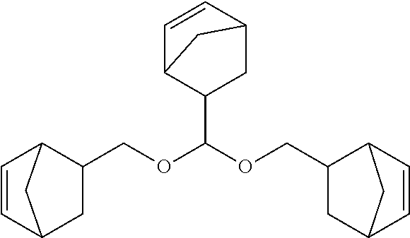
C1=CC2CC(COC(OCC3CC4C=CC3C4)C3CC4C=CC3C4)C1C2
